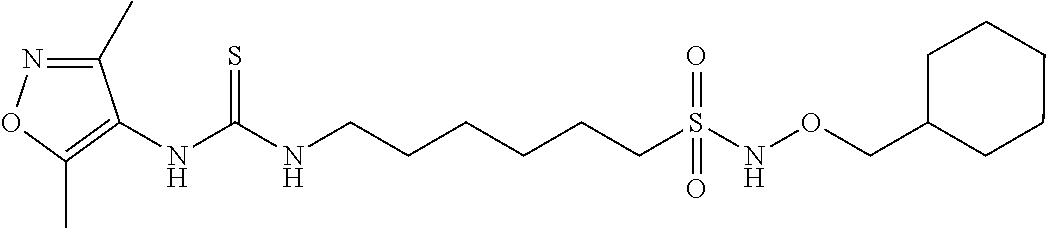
N(C(NCCCCCCS(=O)(NOCC1CCCCC1)=O)=S)C1=C(C)ON=C1C
